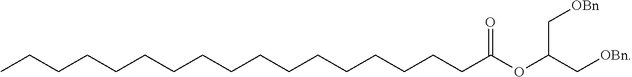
C(CCCCCCCCCCCCCC(OC(C[OBn])C[OBn])=O)CCC
